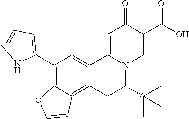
C12=CC(C3=CC=NN3)=C3C(=C1CC(C(C)(C)C)N1C2=CC(=O)C(C(O)=O)=C1)C=CO3
